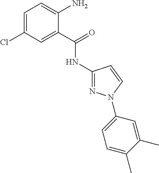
C1(NC(C2=CC(Cl)=CC=C2N)=O)=NN(C2=CC=C(C)C(C)=C2)C=C1
